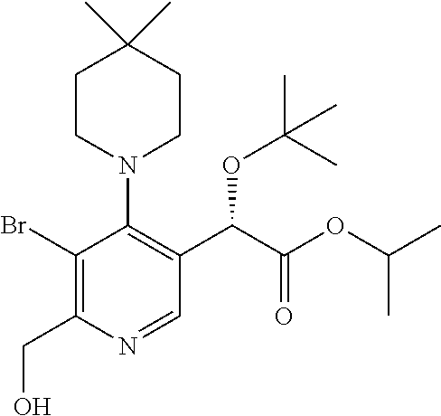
C1(Br)=C(CO)N=CC(C(C(OC(C)C)=O)OC(C)(C)C)=C1N1CCC(C)(C)CC1
